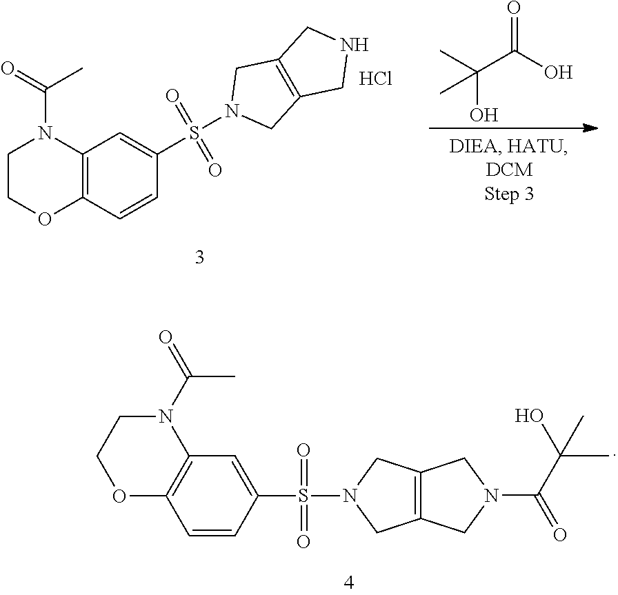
C12=C(C=CC(S(N3CC4=C(C3)CN(C(=O)C(O)(C)C)C4)(=O)=O)=C1)OCCN2C(=O)C.C12=C(C=CC(S(N3CC4=C(C3)CNC4)(=O)=O)=C1)OCCN2C(=O)C.O=C(O)C(C)(O)C.Cl
